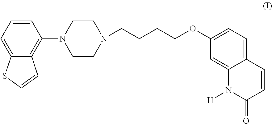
C12=CC=CC(N3CCN(CCCCOC4=CC=C5C(=C4)N([H])C(=O)C=C5)CC3)=C1C=CS2
